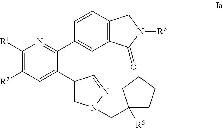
C1=CC2=C(C=C1C1=NC([R1])=C([R2])C=C1C1=CN(CC3([R5])CCCC3)N=C1)C(=O)N([R6])C2
